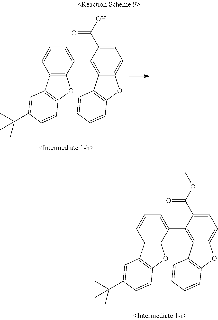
C12=C(C(C3=C4C(=CC=C3C(O)=O)OC3=C4C=CC=C3)=CC=C1)OC1=C2C=C(C(C)(C)C)C=C1.C12=C(C(C3=C4C(=CC=C3C(OC)=O)OC3=C4C=CC=C3)=CC=C1)OC1=C2C=C(C(C)(C)C)C=C1
